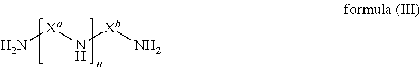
N[Xa]N[Xb]N
